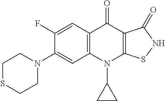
C12=C(C=C(F)C(N3CCSCC3)=C1)C(=O)C1=C(N2C2CC2)SNC1=O
